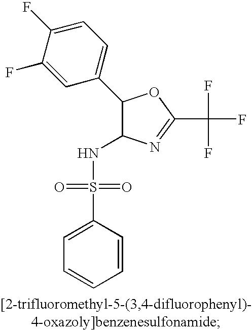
C1=CC(S(NC2C(C3=CC=C(F)C(F)=C3)OC(C(F)(F)F)=N2)(=O)=O)=CC=C1
